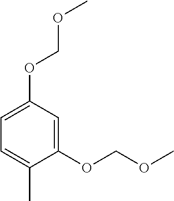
C1(OCOC)=CC(OCOC)=CC=C1C
